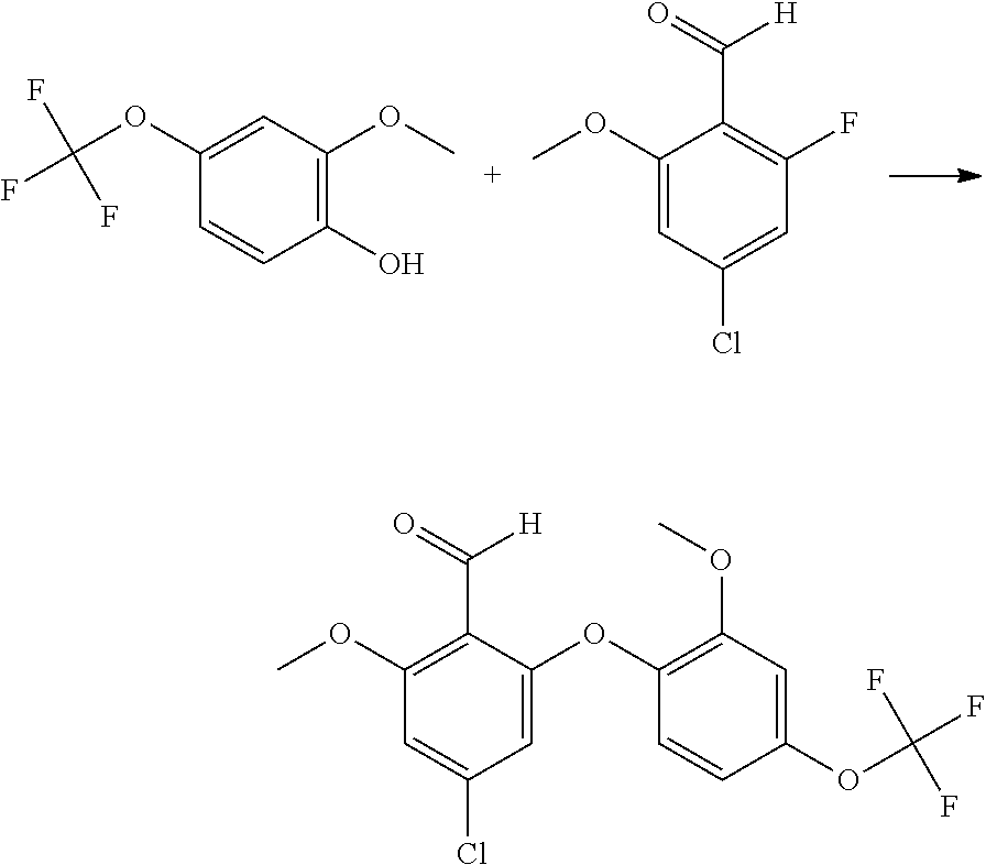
C1(OC(F)(F)F)=CC(OC)=C(O)C=C1.C1(OC)=CC(Cl)=CC(F)=C1C([H])=O.C1(OC)=C(C([H])=O)C(OC2=C(OC)C=C(OC(F)(F)F)C=C2)=CC(Cl)=C1
